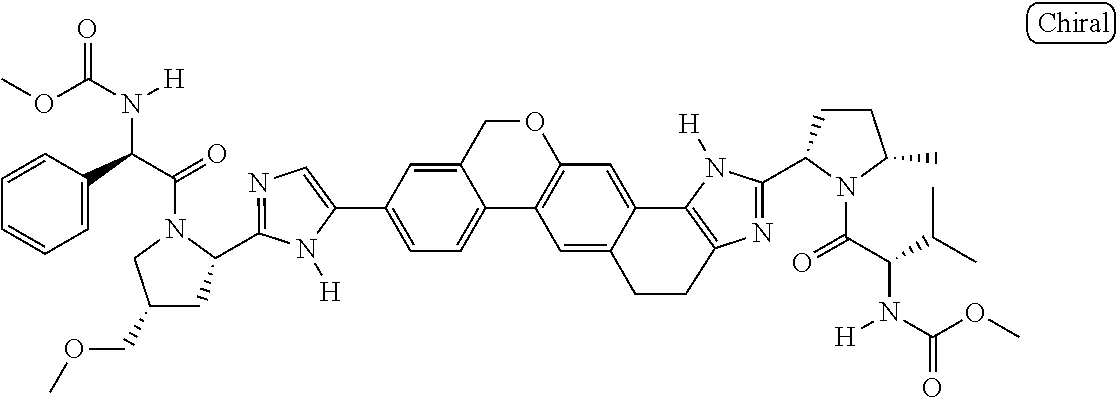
C1=C(C2=CC=C3C(=C2)COC2=C3C=C3C(=C2)C2=C(N=C(C4CCC(C)N4C(=O)C(C(C)C)N([H])C(OC)=O)N2[H])CC3)N([H])C(C2CC(COC)CN2C(=O)C(C2=CC=CC=C2)N([H])C(OC)=O)=N1
